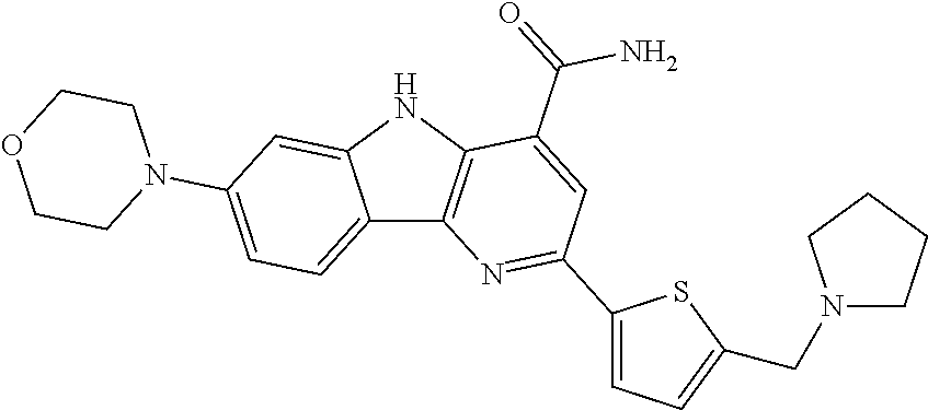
C12=CC=C(N3CCOCC3)C=C1NC1=C2N=C(C2=CC=C(CN3CCCC3)S2)C=C1C(=O)N
